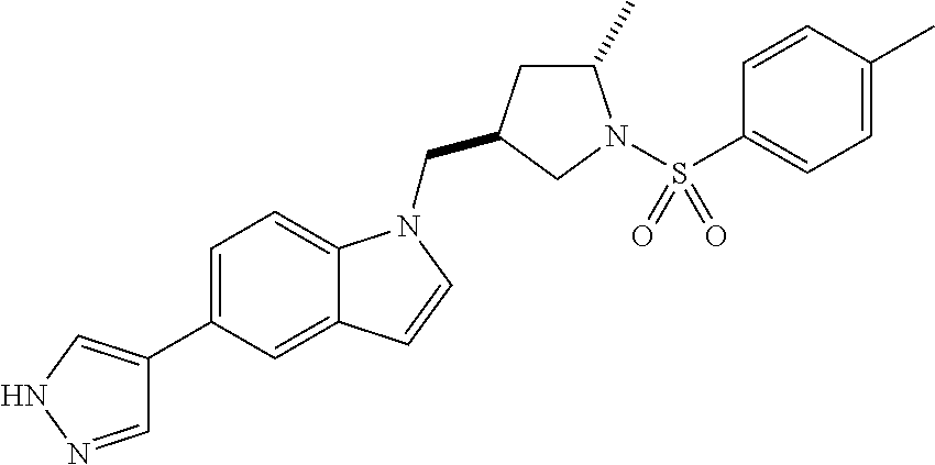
C1=NNC=C1C1=CC=C2C(=C1)C=CN2CC1CC(C)N(S(C2=CC=C(C)C=C2)(=O)=O)C1
